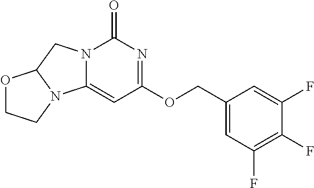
N12C(=CC(OCC3=CC(F)=C(F)C(F)=C3)=NC1=O)N1C(C2)OCC1
